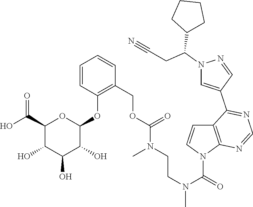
C1=CC(OC2OC(C(O)=O)C(O)C(O)C2O)=C(COC(N(CCN(C(=O)N2C3=C(C=C2)C(C2=CN(C(CC#N)C4CCCC4)N=C2)=NC=N3)C)C)=O)C=C1
